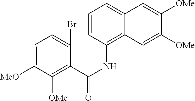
C1=CC(NC(C2=C([OMe])C([MeO])=CC=C2Br)=O)=C2C(=C1)C=C([OMe])C([OMe])=C2
